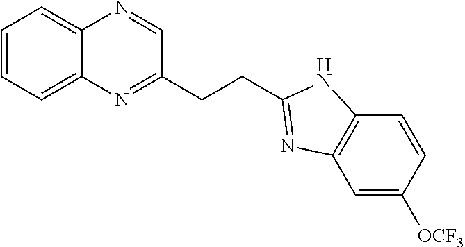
C1=CC=C2C(=C1)N=CC(CCC1=NC3=C(N1)C=CC([OCF3])=C3)=N2
